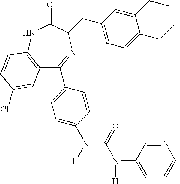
C12=C(NC(=O)C(CC3=CC=C(CC)C(CC)=C3)N=C1C1=CC=C(N([H])C(=O)N(C3=CC=CN=C3)[H])C=C1)C=CC(Cl)=C2
